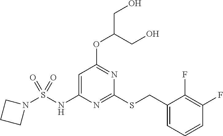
C1(CSC2=NC(NS(N3CCC3)(=O)=O)=CC(OC(CO)CO)=N2)=CC=CC(F)=C1F
